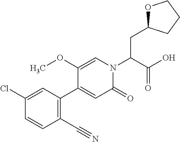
O1C(CC(N2C=C(OC)C(C3=C(C#N)C=CC(Cl)=C3)=CC2=O)C(O)=O)CCC1
